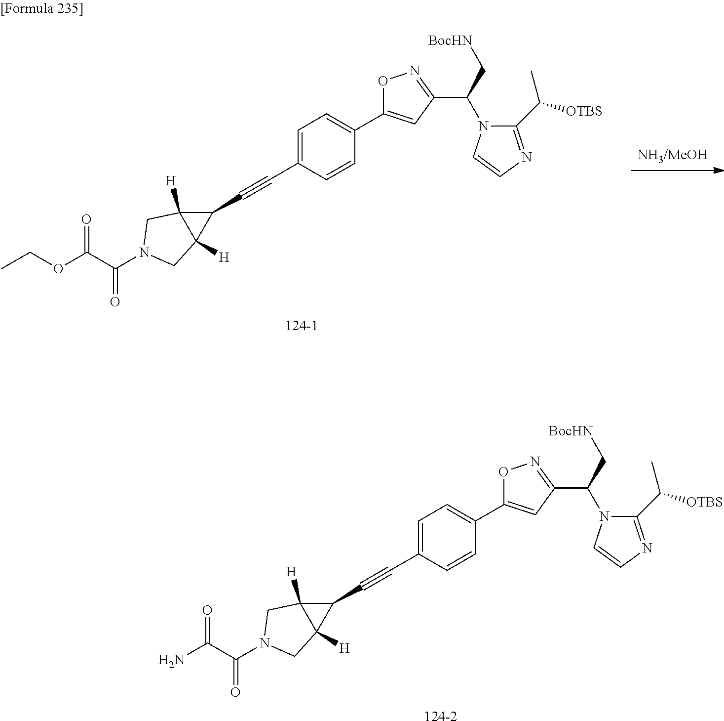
[124-2].C1(C#CC2=CC=C(C3=CC(C(C[BocHN])N4C(C([OTBS])C)=NC=C4)=NO3)C=C2)C2([H])C1([H])CN(C(C(N)=O)=O)C2.[124-1].C1(C#CC2=CC=C(C3=CC(C(C[BocHN])N4C(C([OTBS])C)=NC=C4)=NO3)C=C2)C2([H])C1([H])CN(C(C(OCC)=O)=O)C2
